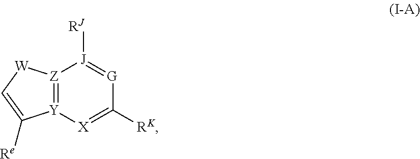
[Z]12=[Y]([X]=C([RK])[G]=[J]1[RJ])C([Re])=C[W]2
